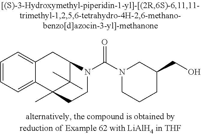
C1=CC=C2C(=C1)CC1C(C)(C)C2(C)CCN1C(N1CCCC(CO)C1)=O
